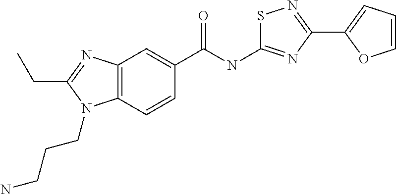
C12=C(C=CC(C(NC3=NC(C4=CC=CO4)=NS3)=O)=C1)N(CCCN)C(CC)=N2
